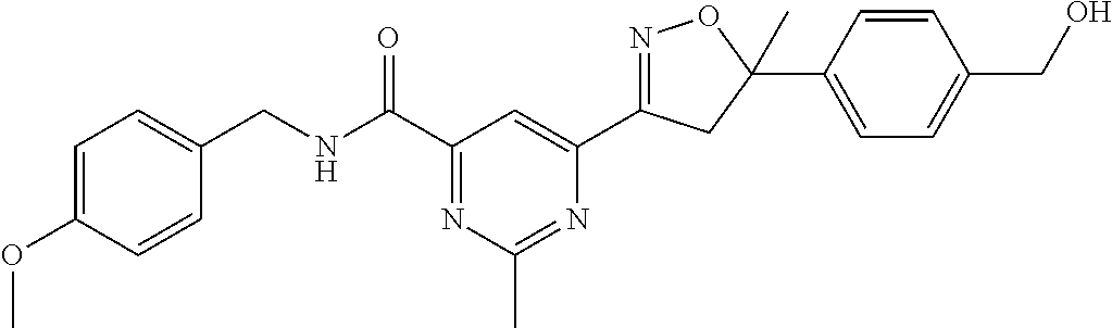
C1=C(OC)C=CC(CNC(C2=NC(C)=NC(C3=NOC(C4=CC=C(CO)C=C4)(C)C3)=C2)=O)=C1
